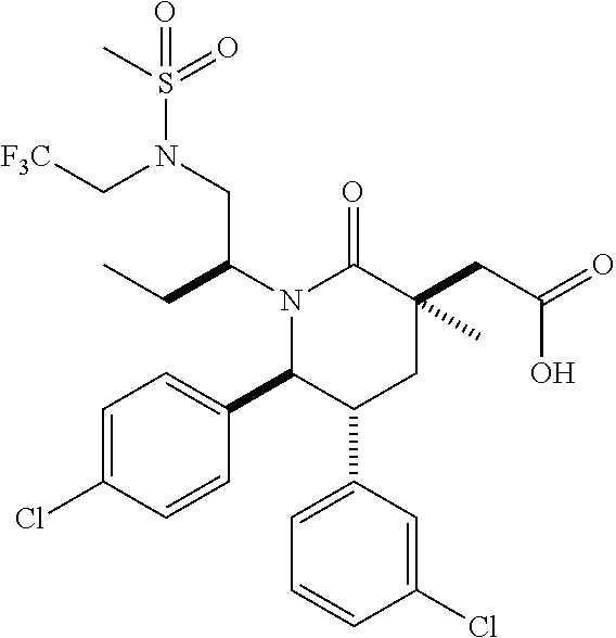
N1(C(CC)CN(S(C)(=O)=O)C[F3C])C(C2=CC=C(Cl)C=C2)C(C2=CC=CC(Cl)=C2)CC(CC(=O)O)(C)C1=O
